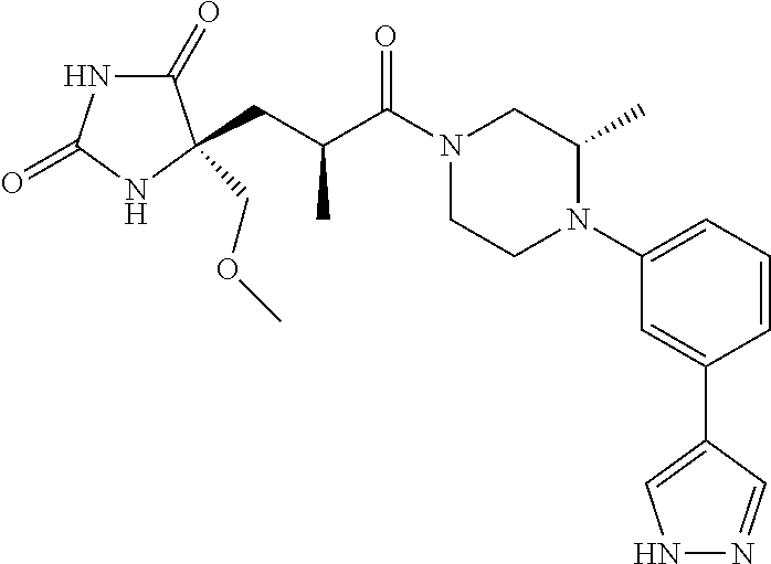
C1(=O)NC(=O)NC1(COC)CC(C(N1CCN(C2=CC=CC(C3=CNN=C3)=C2)C(C)C1)=O)C
